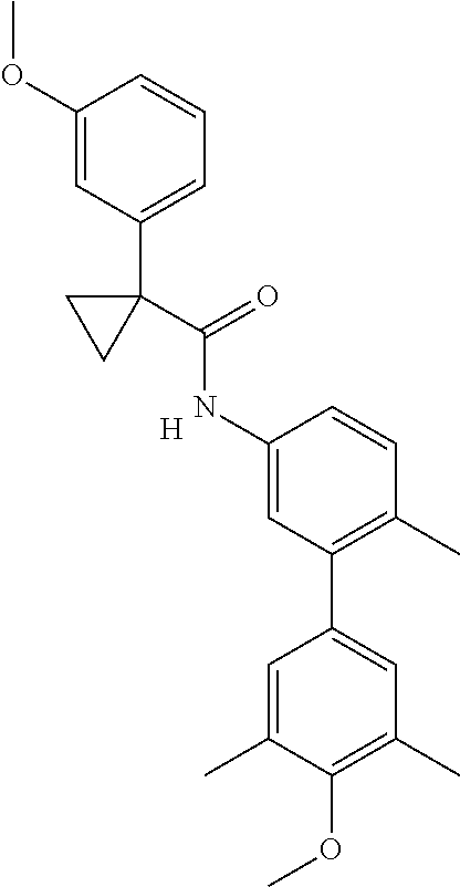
C1(OC)=CC(C2(C(NC3=CC(C4=CC(C)=C(OC)C(C)=C4)=C(C)C=C3)=O)CC2)=CC=C1.[H]
